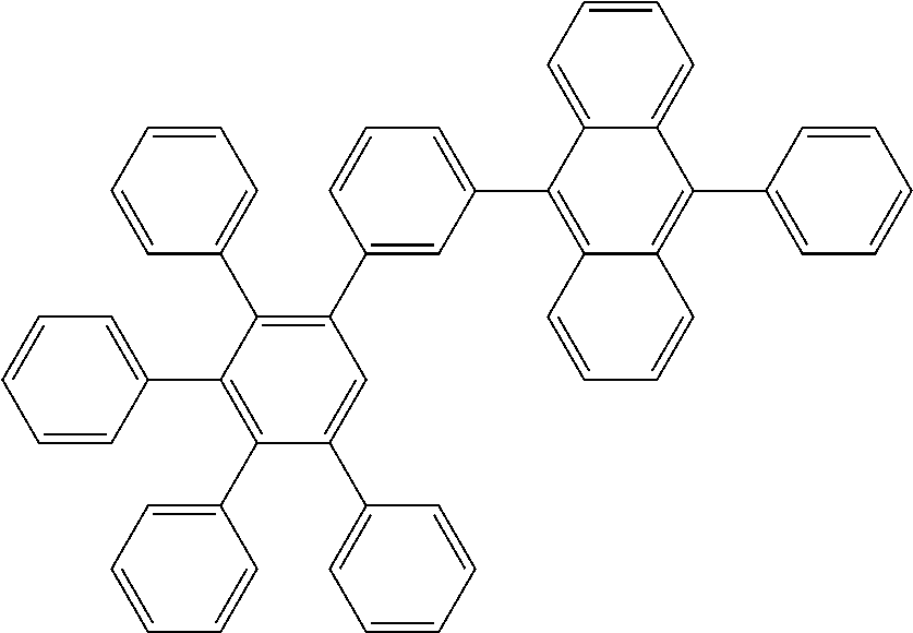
C1(C2=CC=CC=C2)=C(C2=CC=CC=C2)C(C2=CC=CC=C2)=C(C2=CC(C3=C4C(=C(C5=CC=CC=C5)C5=CC=CC=C35)C=CC=C4)=CC=C2)C=C1C1=CC=CC=C1
